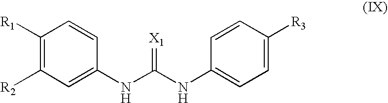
C1([R1])=C([R2])C=C(NC(NC2=CC=C([R3])C=C2)=[X1])C=C1
